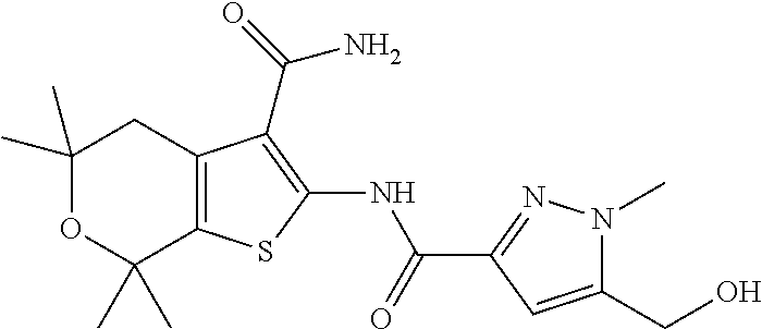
C1(C)(C)OC(C)(C)C2=C(C1)C(C(=O)N)=C(NC(C1=NN(C)C(CO)=C1)=O)S2
